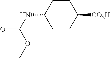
C1CC([CO2H])CCC1NC(OC)=O
